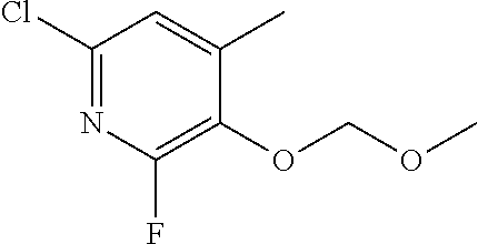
C1(Cl)=NC(F)=C(OCOC)C(C)=C1
